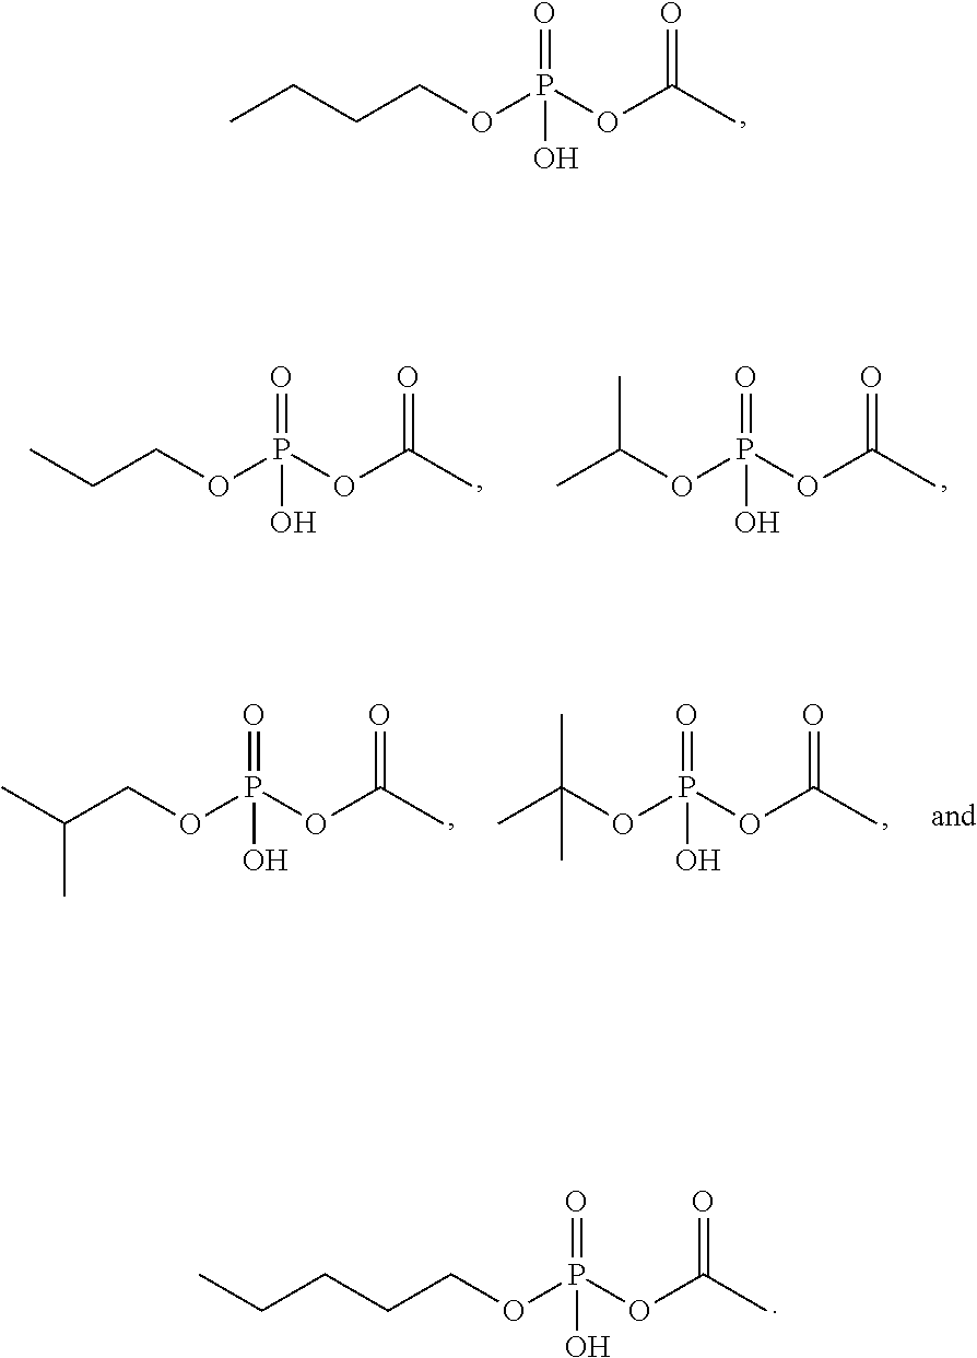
C(COP(OC(C)=O)(=O)O)CC.C(COP(OC(C)=O)(=O)O)C.CC(OP(OC(C)=O)(=O)O)C.C(COP(OC(C)=O)(=O)O)CCC.C(COP(OC(C)=O)(=O)O)(C)C.CC(OP(OC(C)=O)(=O)O)(C)C
